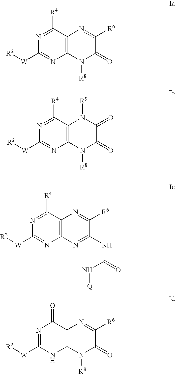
C1([R4])=NC([W][R2])=NC2=C1N=C([R6])C(=O)N2[R8].C1([R4])=NC([W][R2])=NC2=C1N([R9])C(=O)C(=O)N2[R8].C1([R4])=NC([W][R2])=NC2=C1N=C([R6])C(NC(=O)N[Q])=N2.C1(=O)N=C([W][R2])NC2=C1N=C([R6])C(=O)N2[R8]
